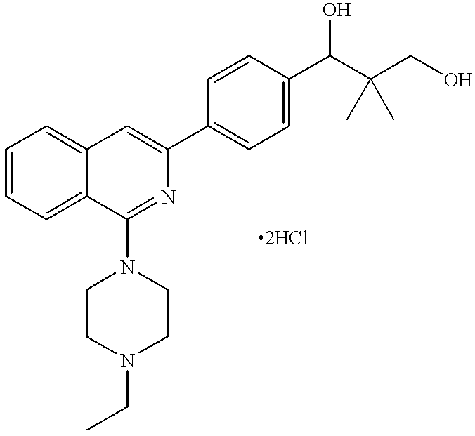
C1=CC=C2C(=C1)C=C(C1=CC=C(C(C(CO)(C)C)O)C=C1)N=C2N1CCN(CC)CC1
